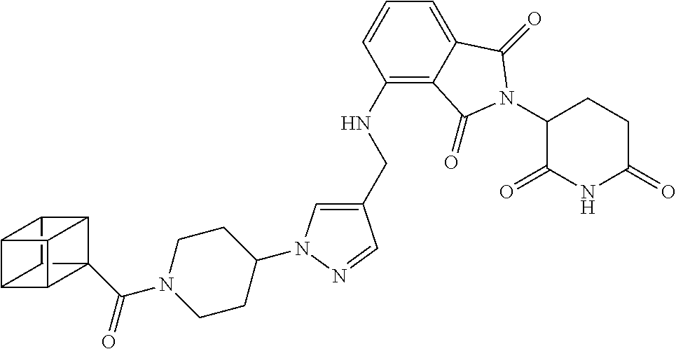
C12C3(C(N4CCC(N5C=C(CNC6=C7C(=CC=C6)C(=O)N(C6C(=O)NC(=O)CC6)C7=O)C=N5)CC4)=O)C4C5C3C1C5C24
